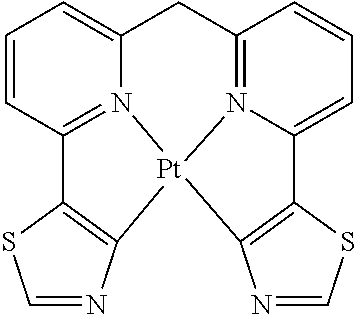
N12=C3C=CC=C1C1=C(N=CS1)[Pt]21N2=C(C=CC=C2C3)C2=C1N=CS2
